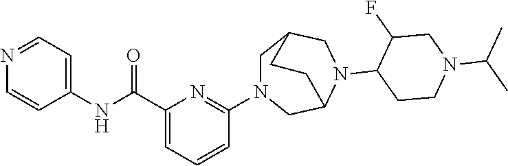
C1(NC(C2=CC=CC(N3CC4CN(C5C(F)CN(C(C)C)CC5)C(C3)CC4)=N2)=O)=CC=NC=C1
